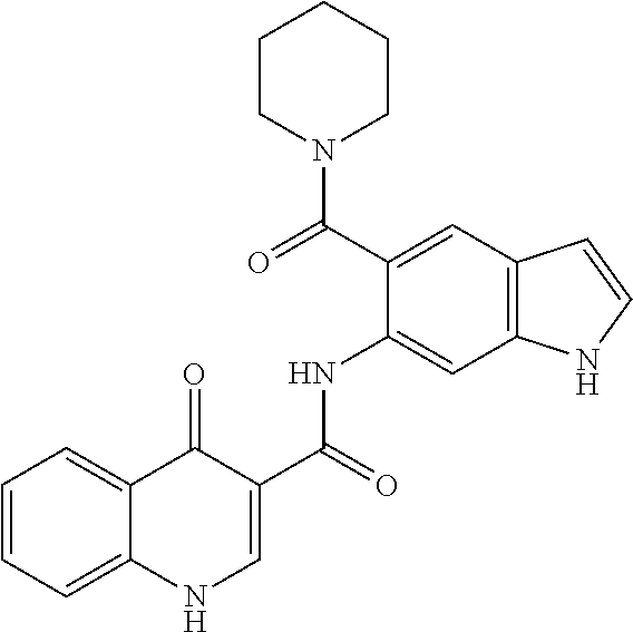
C1=CC=C2C(=C1)C(=O)C(C(=O)NC1=CC3=C(C=C1C(N1CCCCC1)=O)C=CN3)=CN2
